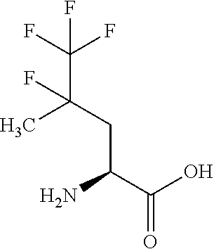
CC(CC(C(O)=O)N)(C(F)(F)F)F
